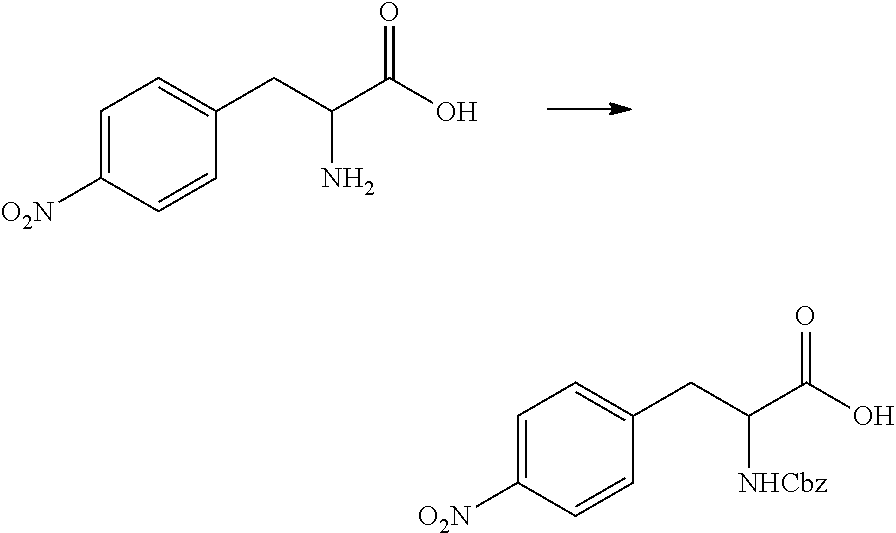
C1=C([O2N])C=CC(CC(C(O)=O)N)=C1.C1=C([O2N])C=CC(CC(C(O)=O)[NHCbz])=C1
